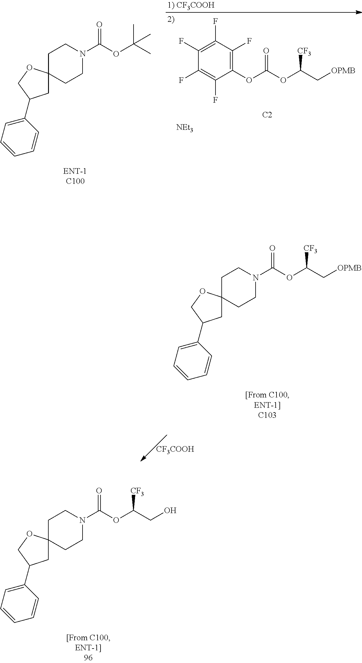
C1(F)=C(F)C(F)=C(F)C(OC(OC(C[OPMB])[CF3])=O)=C1F.[C2].[NEt3].C1C2(CCN(C(OC(C)(C)C)=O)CC2)OCC1C1=CC=CC=C1.C1C2(CCN(C(OC(C[OPMB])[CF3])=O)CC2)OCC1C1=CC=CC=C1.[CF3COOH].C1C2(CCN(C(OC(CO)[CF3])=O)CC2)OCC1C1=CC=CC=C1
